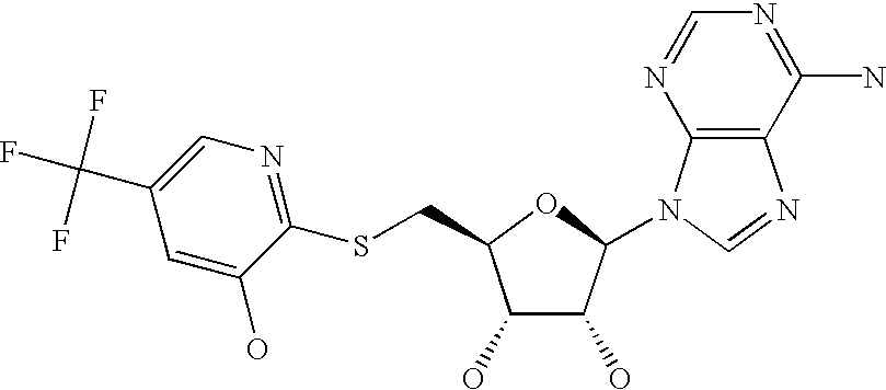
C1(O)C(O)C(N2C3=C(N=C2)C(N)=NC=N3)OC1CSC1=NC=C(C(F)(F)F)C=C1O
